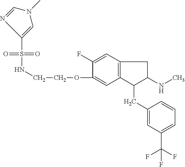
O=S(=O)(C1=CN(C)C=N1)NCCOC1=CC2=C(C=C1F)CC(NC)C2CC1=CC(C(F)(F)F)=CC=C1
